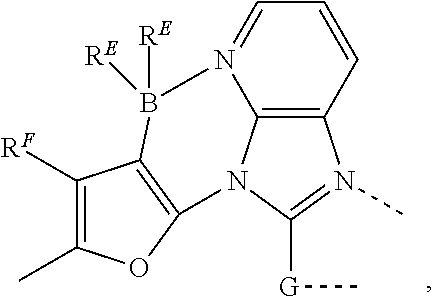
C12=C3C=CC=N1B([RE])([RE])C1=C(N2C([G]C)=N3C)OC(C)=C1[RF]
